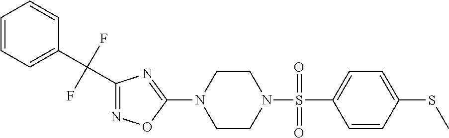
N1=C(C(C2=CC=CC=C2)(F)F)N=C(N2CCN(S(=O)(C3=CC=C(SC)C=C3)=O)CC2)O1
